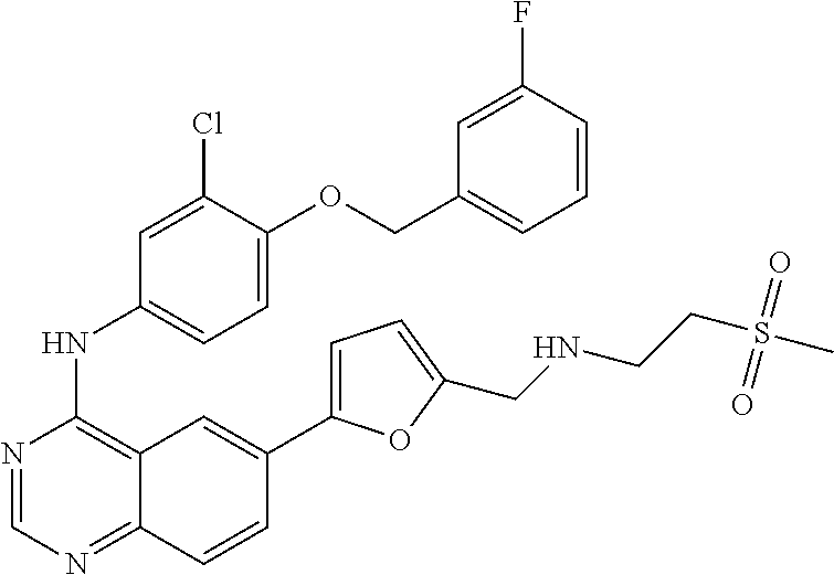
N1=CN=C2C(=C1NC1=CC=C(OCC3=CC=CC(F)=C3)C(Cl)=C1)C=C(C1=CC=C(CNCCS(C)(=O)=O)O1)C=C2
